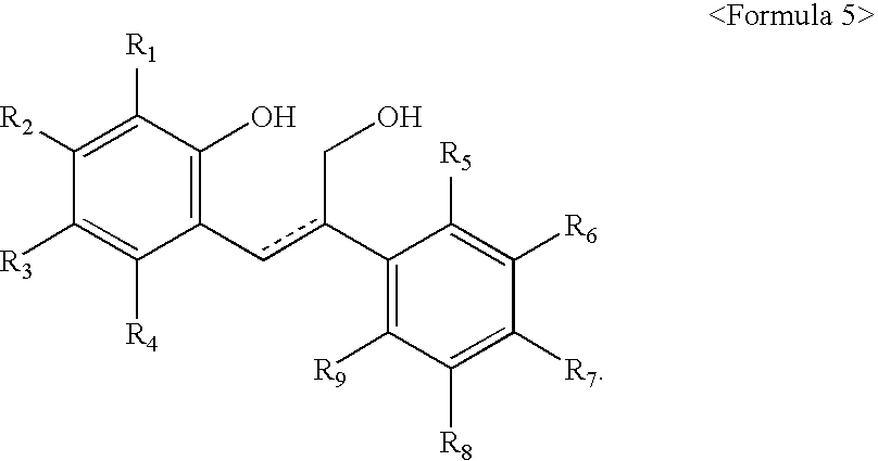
C1(cc(C2=C([R9])C([R8])=C([R7])C([R6])=C2[R5])CO)=C(O)C([R1])=C([R2])C([R3])=C1[R4]
